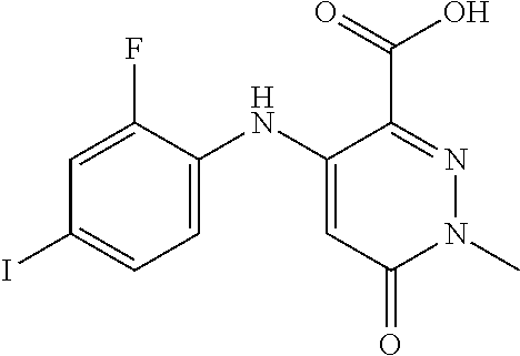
C1=C(F)C(NC2=CC(=O)N(C)N=C2C(=O)O)=CC=C1I
